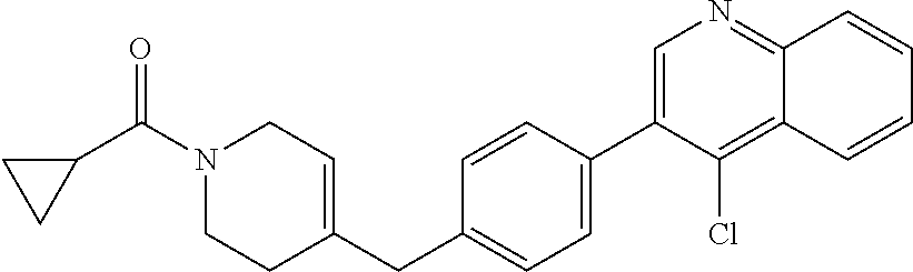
C1=C(C2=CC=C(CC3=CCN(C(C4CC4)=O)CC3)C=C2)C(Cl)=C2C(=N1)C=CC=C2
